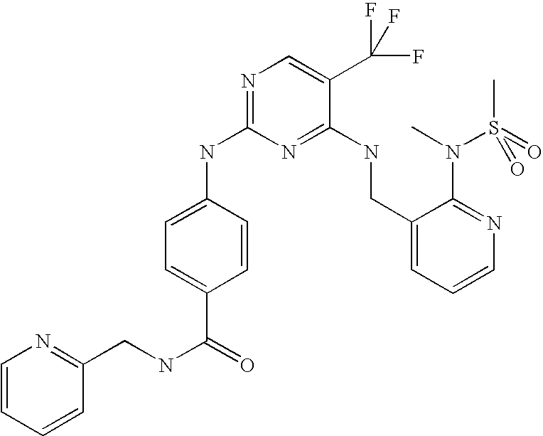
C1(CNC2=NC(NC3=CC=C(C(=O)NCC4=NC=CC=C4)C=C3)=NC=C2C(F)(F)F)=CC=CN=C1N(C)S(C)(=O)=O
